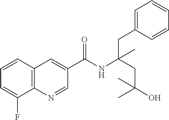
C1=CC2=C(C(F)=C1)N=CC(C(NC(CC(O)(C)C)(CC1=CC=CC=C1)C)=O)=C2
